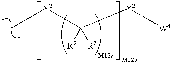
[Y2](C([Y2][W4])([R2])[R2])C
